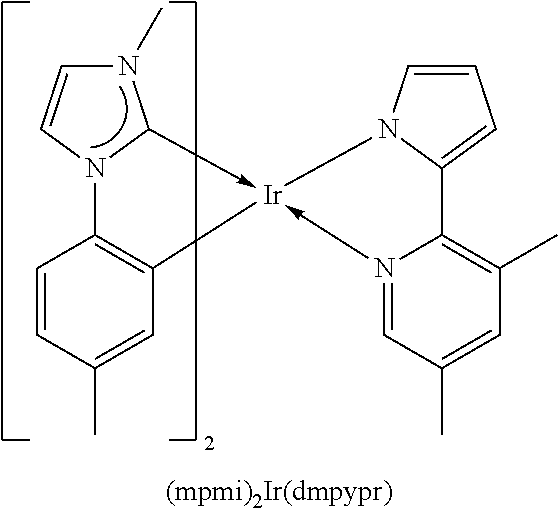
C1=CC(C)=CC2=C1N1C(->[Ir]23-N2=CC(C)=CC(C)=C2C2=CC=CN23)N(C)C=C1
